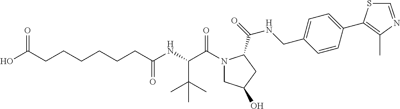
N1(C(C(NC(CCCCCCC(O)=O)=O)C(C)(C)C)=O)CC(O)CC1C(NCC1=CC=C(C2=C(C)N=CS2)C=C1)=O
